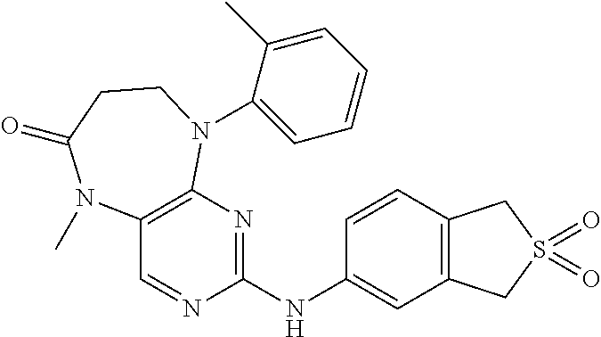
C1(NC2=NC3=C(C=N2)N(C)C(=O)CCN3C2=CC=CC=C2C)=CC2=C(C=C1)CS(=O)(=O)C2
